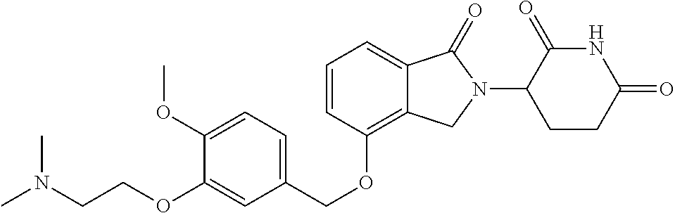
C(OC1=C2C(=CC=C1)C(=O)N(C1C(=O)NC(=O)CC1)C2)C1=CC=C(OC)C(OCCN(C)C)=C1
